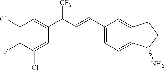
C1(C=CC(C2=CC(Cl)=C(F)C(Cl)=C2)[CF3])=CC=C2C(=C1)CCC2N
